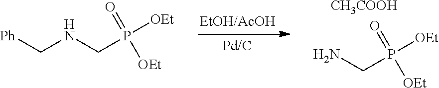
NCP([OEt])(=O)[OEt].[CH3COOH].[Ph]CNCP([OEt])(=O)[OEt]
